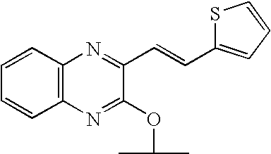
C12=C(N=C(OC(C)C)C(C=CC3=CC=CS3)=N1)C=CC=C2
